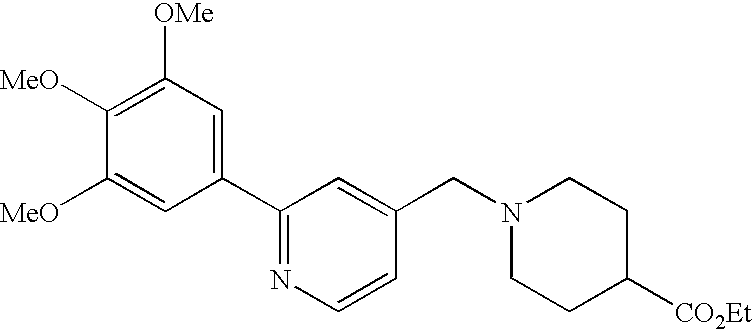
C1([MeO])=C([OMe])C=C(C2=NC=CC(CN3CCC([CO2Et])CC3)=C2)C=C1[MeO]
